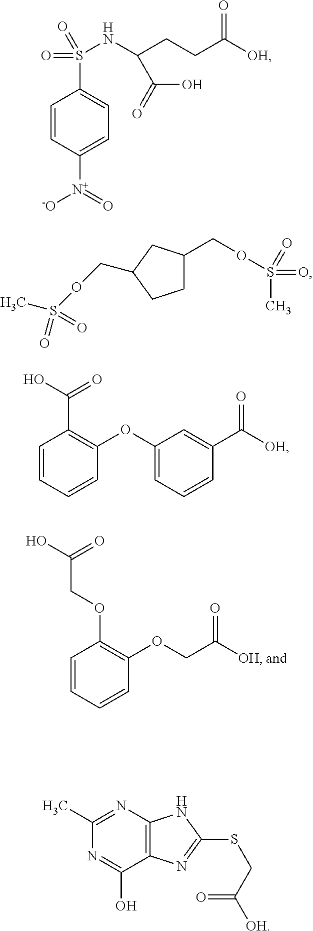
C1=CC=CC(OCC([OH])=O)=C1OCC(O)=O.C1=CC([N+]([-O])=O)=CC=C1S(=O)(NC(CCC([OH])=O)C(O)=O)=O.C1C(COS(=O)(=O)C)CC(COS(C)(=O)=O)C1.C1=CC=CC(OC2=CC=CC(C([OH])=O)=C2)=C1C(=O)O.C1(C)=NC2=C(C(O)=N1)N=C(SCC(=O)[OH])N2
